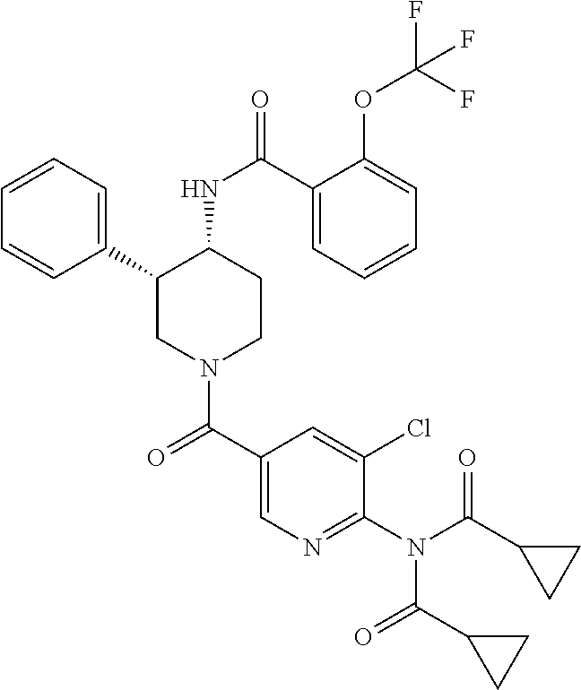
C1=CC=C(C2CN(C(C3=CN=C(N(C(C4CC4)=O)C(C4CC4)=O)C(Cl)=C3)=O)CCC2NC(=O)C2=CC=CC=C2OC(F)(F)F)C=C1
